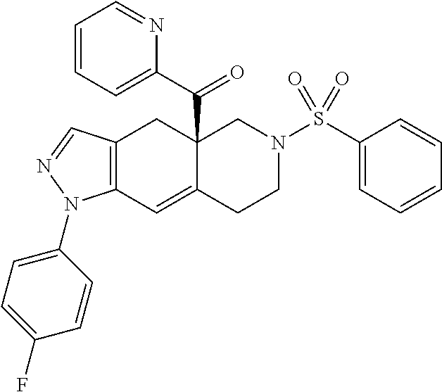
C12=C(C=C3C(C(C4=CC=CC=N4)=O)(C1)CN(S(C1=CC=CC=C1)(=O)=O)CC3)N(C1=CC=C(F)C=C1)N=C2
